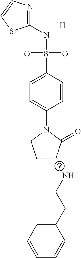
C1(NS(C2=CC=C(N3CCCC3=O)C=C2)(=O)=O)=NC=CS1.[H].NCCC1=CC=CC=C1
